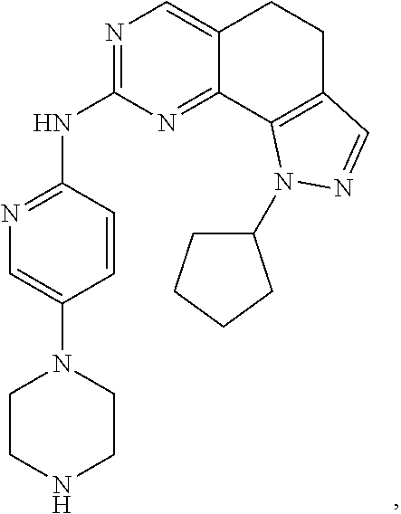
N1=C(NC2=NC=C(N3CCNCC3)C=C2)N=C2C(=C1)CCC1=C2N(C2CCCC2)N=C1
